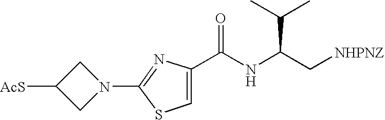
[AcS]C1CN(C2=NC(C(NC(C[NHPNZ])C(C)C)=O)=CS2)C1
